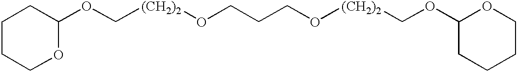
C1CCOC(OC[(CH2)2]OCCCO[(CH2)2]COC2CCCCO2)C1
